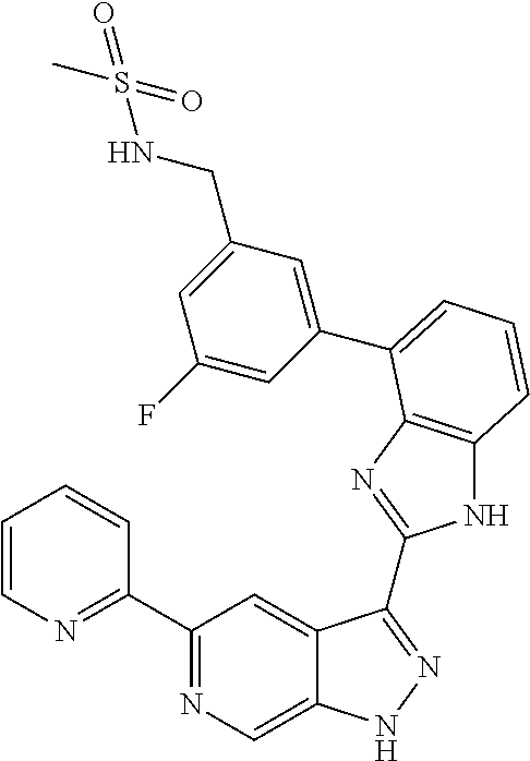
C1(C2=NC=C3C(=C2)C(C2=NC4=C(N2)C=CC=C4C2=CC(CNS(C)(=O)=O)=CC(F)=C2)=NN3)=NC=CC=C1
